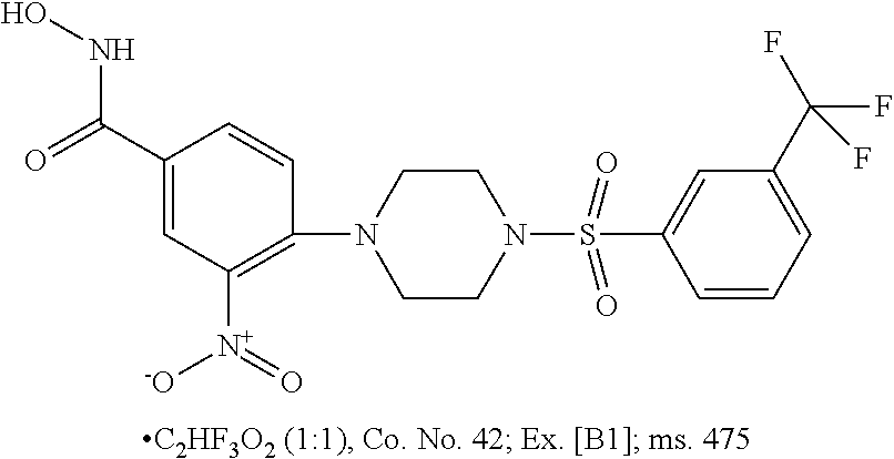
C1(S(N2CCN(C3=C([N+](=O)[O-])C=C(C(=O)NO)C=C3)CC2)(=O)=O)=CC(C(F)(F)F)=CC=C1
